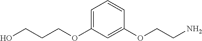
C(OC1=CC=CC(OCCN)=C1)CCO
